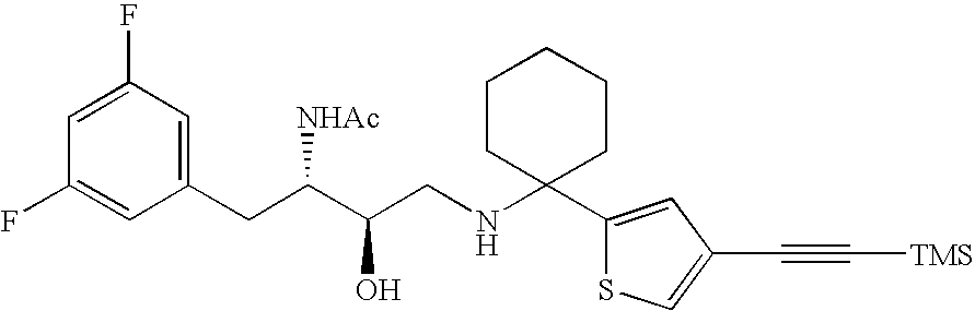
C1=C(F)C=C(CC(C(CNC2(C3=CC(C#C[TMS])=CS3)CCCCC2)O)[NHAc])C=C1F
